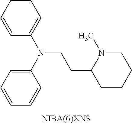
C1=CC=CC(N(C2=CC=CC=C2)CCC2CCCCN2C)=C1
